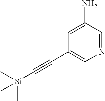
C1(C#C[Si](C)(C)C)=CN=CC(N)=C1
